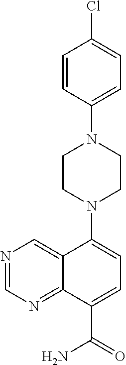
N1=CN=C2C(=C1)C(N1CCN(C3=CC=C(Cl)C=C3)CC1)=CC=C2C(=O)N
